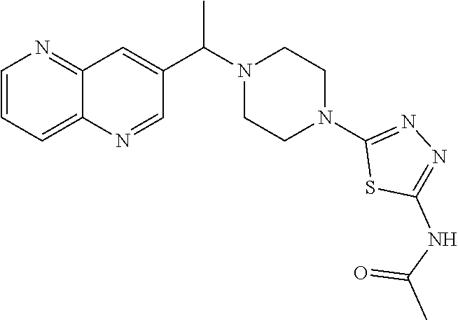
C12=NC=CC=C1N=CC(C(N1CCN(C3=NN=C(NC(C)=O)S3)CC1)C)=C2
